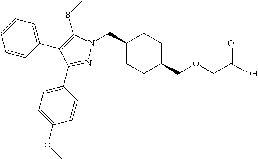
C1(CN2N=C(C3=CC=C(OC)C=C3)C(C3=CC=CC=C3)=C2SC)CCC(COCC(O)=O)CC1
